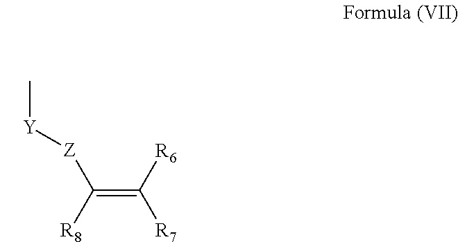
C[Y][Z]C(=C([R7])[R6])[R8]
